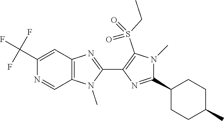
C12=C(C=C(C(F)(F)F)N=C1)N=C(C1=C(S(CC)(=O)=O)N(C)C(C3CCC(C)CC3)=N1)N2C
